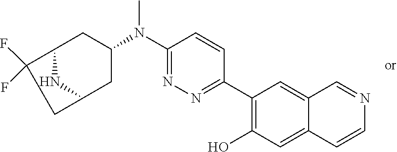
C1(N(C2=NN=C(C3=C(O)C=C4C(=C3)C=NC=C4)C=C2)C)CC2C(F)(F)CC(C1)N2
